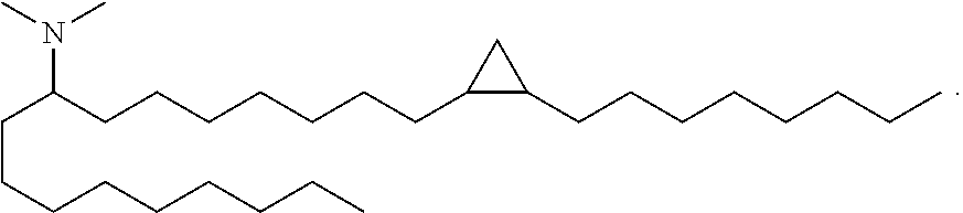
N(C(CCCCCCCC1C(CCCCCCCC)C1)CCCCCCCCC)(C)C
